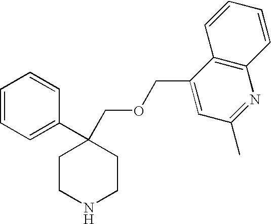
C1=CC=C(C2(COCC3=CC(C)=NC4=C3C=CC=C4)CCNCC2)C=C1
